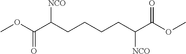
C(CCCC(C(OC)=O)[NCO])C(C(OC)=O)[NCO]
